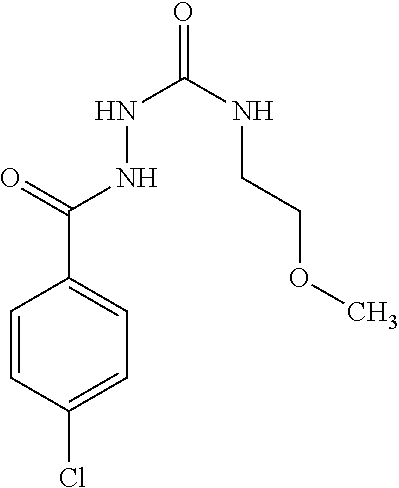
C1=CC(Cl)=CC=C1C(=O)NNC(=O)NCCOC
